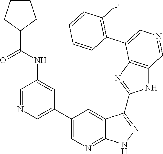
C1=NC=C(C2=CN=C3C(=C2)C(C2=NC4=C(N2)C=NC=C4C2=C(F)C=CC=C2)=NN3)C=C1NC(C1CCCC1)=O
